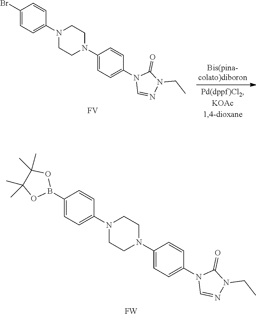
N1(C2=CC=C(Br)C=C2)CCN(C2=CC=C(N3C=NN(CC)C3=O)C=C2)CC1.[FV].[FW].N1(C2=CC=C(B3OC(C)(C)C(C)(C)O3)C=C2)CCN(C2=CC=C(N3C=NN(CC)C3=O)C=C2)CC1
